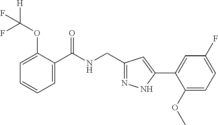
C1=C(OC([H])(F)F)C(C(NCC2=NNC(C3=CC(F)=CC=C3OC)=C2)=O)=CC=C1
